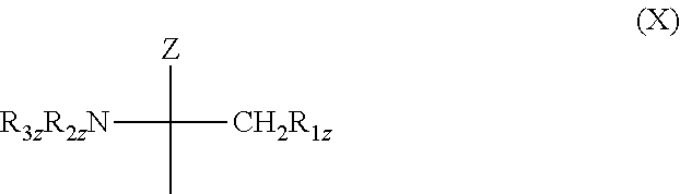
[R3zR2zN]C([Z])(C)[CH2R1z]
